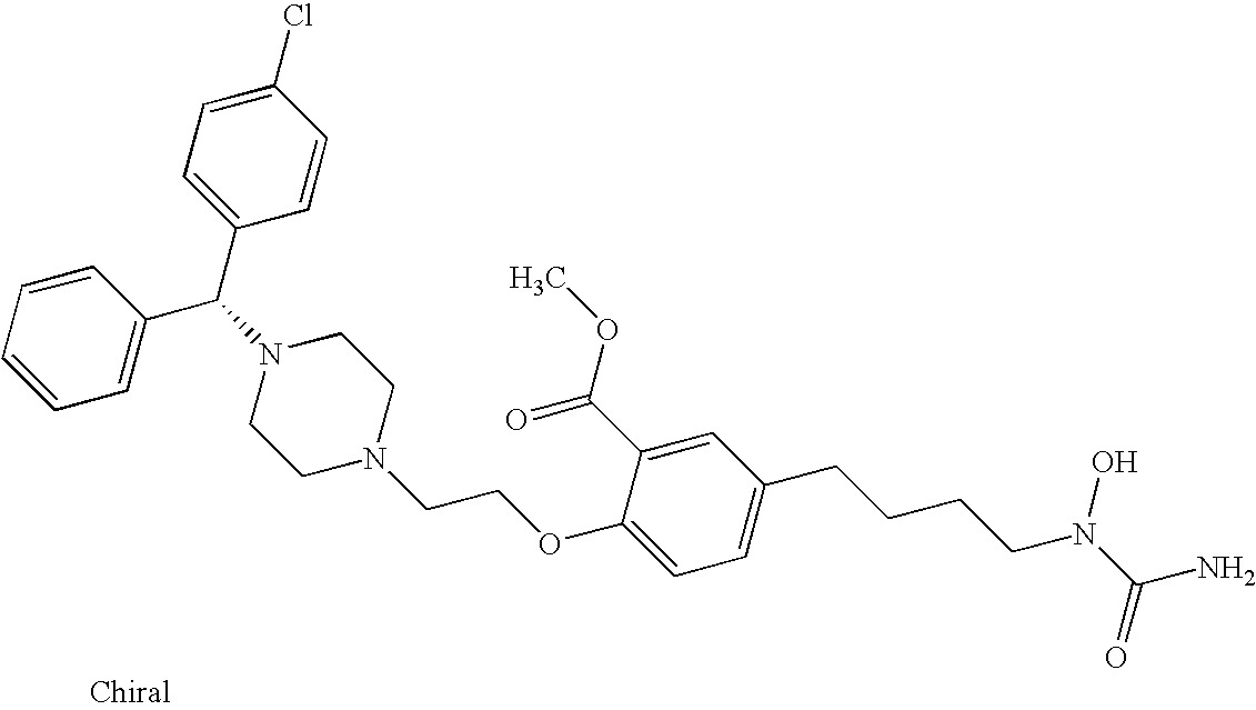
C1=CC=C(C(N2CCN(CCOC3=CC=C(CCCCN(C(N)=O)O)C=C3C(OC)=O)CC2)C2=CC=C(Cl)C=C2)C=C1
